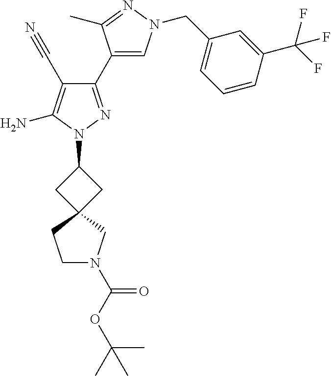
C1(C2=CN(CC3=CC=CC(C(F)(F)F)=C3)N=C2C)=NN(C2CC3(C2)CCN(C(OC(C)(C)C)=O)C3)C(N)=C1C#N
